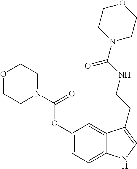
C1(OC(N2CCOCC2)=O)=CC=C2C(=C1)C(CCNC(N1CCOCC1)=O)=CN2
